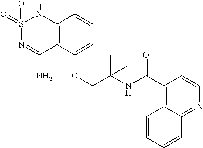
C12=C(C(OCC(NC(C3=C4C(=NC=C3)C=CC=C4)=O)(C)C)=CC=C1)C(N)=NS(=O)(=O)N2
